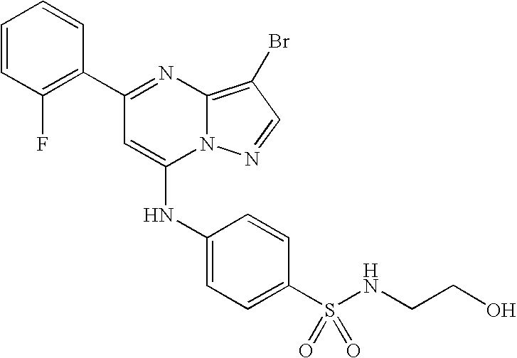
C1(F)=C(C2=NC3=C(Br)C=NN3C(NC3=CC=C(S(=O)(=O)NCCO)C=C3)=C2)C=CC=C1
